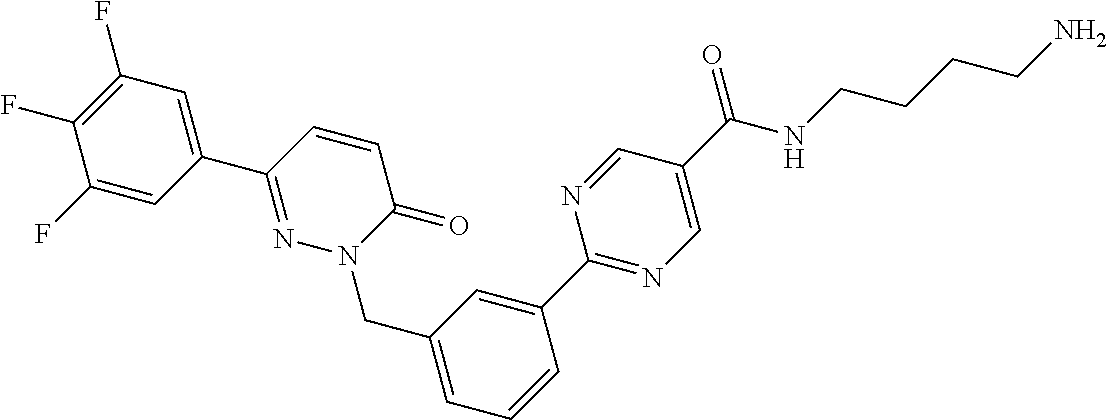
C1=C(C2=NC=C(C(NCCCCN)=O)C=N2)C=CC=C1CN1N=C(C2=CC(F)=C(F)C(F)=C2)C=CC1=O
